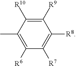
C1([R9])=C([R10])C(C)=C([R6])C([R7])=C1[R8]
